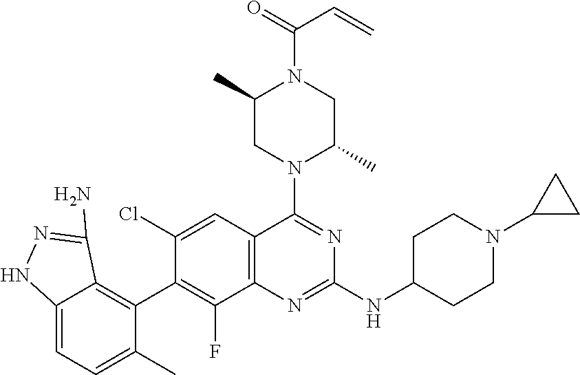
C12=C(C=C(Cl)C(C3=C4C(=CC=C3C)NN=C4N)=C1F)C(N1C(C)CN(C(=O)C=C)C(C)C1)=NC(NC1CCN(C3CC3)CC1)=N2
